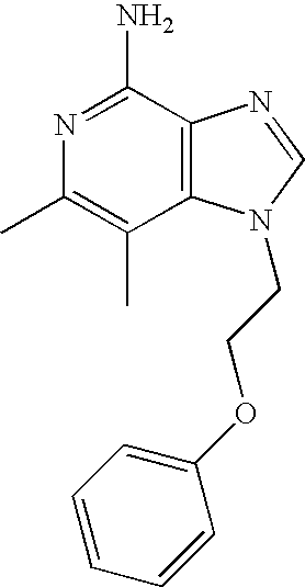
C12=C(C(N)=NC(C)=C1C)N=CN2CCOC1=CC=CC=C1
